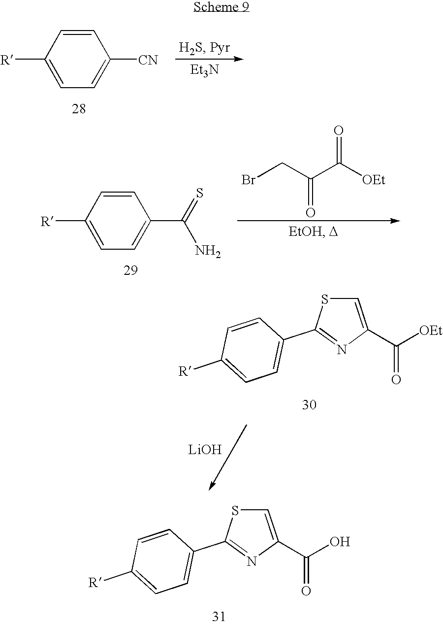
C1=CC([R])=CC=C1[CN].[Et3N].C1=CC([R])=CC=C1C(=S)N.BrCC(C([OEt])=O)=O.[LiOH].C1=C(C([OEt])=O)N=C(C2=CC=C([R])C=C2)S1.C1=C(C(O)=O)N=C(C2=CC=C([R])C=C2)S1
